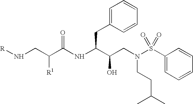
C(NC(C(CN(S(C1=CC=CC=C1)(=O)=O)CCC(C)C)O)CC1=CC=CC=C1)(C([R1])CN[R])=O
